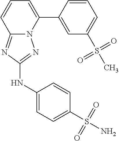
C12=NC(NC3=CC=C(S(N)(=O)=O)C=C3)=NN1C(C1=CC(S(C)(=O)=O)=CC=C1)=CC=C2
